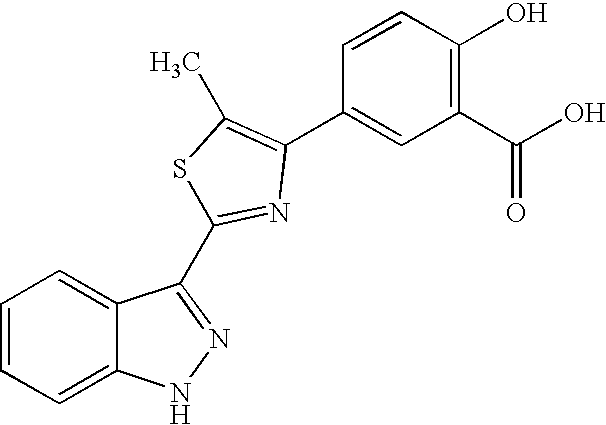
C1=CC=C2C(=C1)NN=C2C1=NC(C2=CC(C(O)=O)=C(O)C=C2)=C(C)S1
